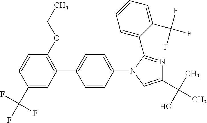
C1(C(F)(F)F)=CC(C2=CC=C(N3C(C4=CC=CC=C4C(F)(F)F)=NC(C(C)(O)C)=C3)C=C2)=C(OCC)C=C1
